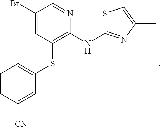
C1(Br)=CC(SC2=CC=CC([CN])=C2)=C(NC2=NC(C)=CS2)N=C1
